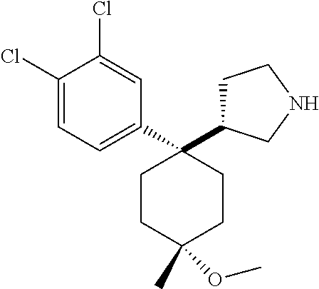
C1=C(Cl)C(Cl)=CC(C2(C3CCNC3)CCC(OC)(C)CC2)=C1
